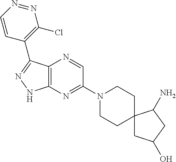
C12=C(N=C(N3CCC4(CC3)CC(O)CC4N)C=N1)NN=C2C1=C(Cl)N=NC=C1
